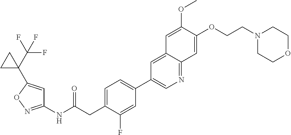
C1(NC(CC2=CC=C(C3=CN=C4C(=C3)C=C(OC)C(OCCN3CCOCC3)=C4)C=C2F)=O)=NOC(C2(C(F)(F)F)CC2)=C1
